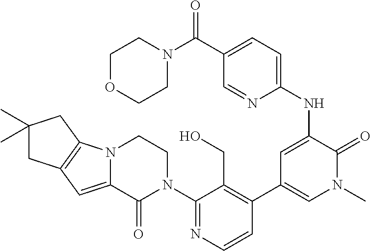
C1=CN=C(N2CCN3C(=CC4=C3CC(C)(C)C4)C2=O)C(CO)=C1C1=CN(C)C(=O)C(NC2=CC=C(C(N3CCOCC3)=O)C=N2)=C1
